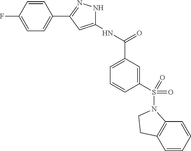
C1(NC(=O)C2=CC=CC(S(=O)(=O)N3C4=C(C=CC=C4)CC3)=C2)=CC(C2=CC=C(F)C=C2)=NN1
